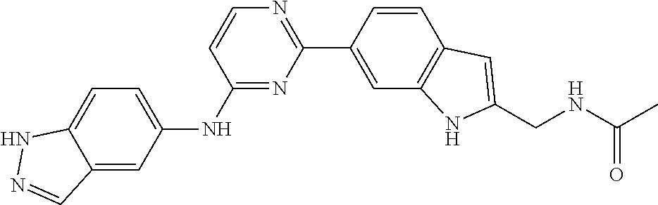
C1=CC(C2=NC=CC(NC3=CC=C4C(=C3)C=NN4)=N2)=CC2=C1C=C(CNC(C)=O)N2
